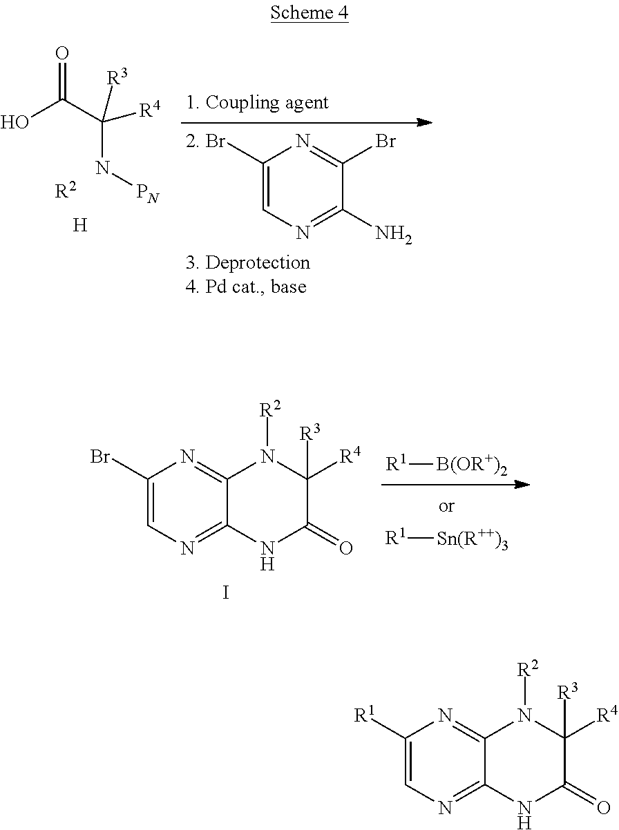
OC(C(N[PN])([R4])[R3])=O.[R2].C1([2. Br])=CN=C(N)C(Br)=N1.[H].C1([R1])=CN=C2C(=N1)N([R2])C([R4])([R3])C(=O)N2.[R1][B(OR+)2].[R1][Sn(R++)3].C1(Br)=CN=C2C(=N1)N([R2])C([R4])([R3])C(=O)N2.I
